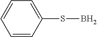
C1(SB)=CC=CC=C1
